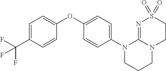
C1=C(C(F)(F)F)C=CC(OC2=CC=C(N3CCCN4C3=NS(=O)(=O)CC4)C=C2)=C1
